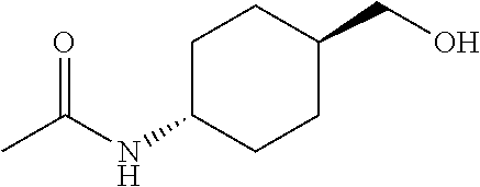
C1C(NC(C)=O)CCC(CO)C1
